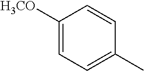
C1=C([H3CO])C=CC(C)=C1
